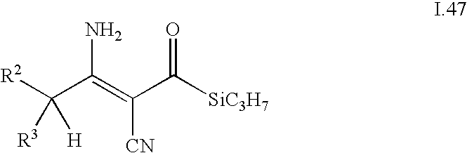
[R2]C(C(=C(C([SiC3H7])=O)[CN])N)([H])[R3]
